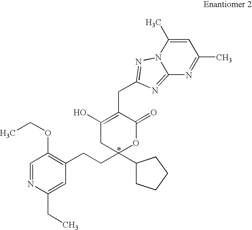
C12=NC(CC3=C(O)CC(CCC4=C(OCC)C=NC(CC)=C4)(C4CCCC4)OC3=O)=NN1C(C)=CC(C)=N2
